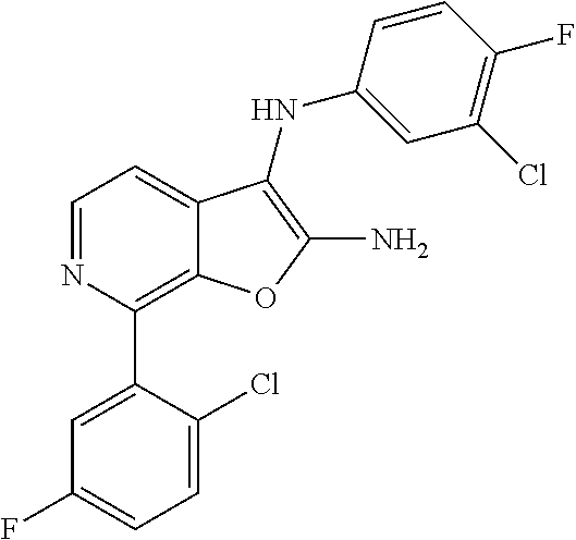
C1(Cl)=C(F)C=CC(NC2=C(N)OC3=C(C4=CC(F)=CC=C4Cl)N=CC=C32)=C1
